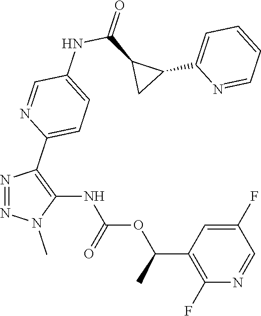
N1=NN(C)C(NC(OC(C2=C(F)N=CC(F)=C2)C)=O)=C1C1=CC=C(NC(C2C(C3=CC=CC=N3)C2)=O)C=N1
